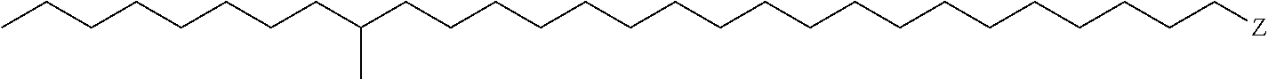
C(CCCCCCCCCCCCCCCCCCC[Z])(CCCCCCCC)C
